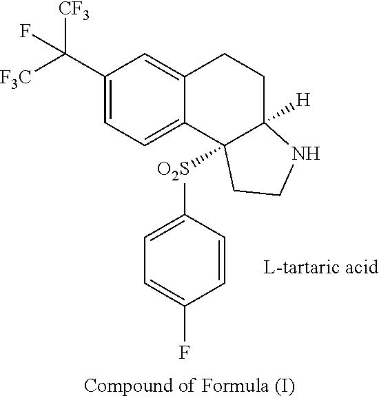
C12=CC=C(C([CF3])([F3C])F)C=C1CCC1([H])C2([O2S]C2=CC=C(F)C=C2)CCN1
